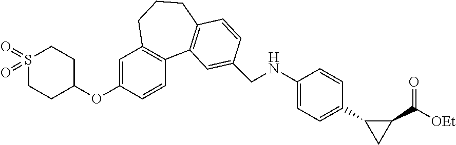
S1(=O)(=O)CCC(OC2=CC3=C(C=C2)C2=C(CCC3)C=CC(CNC3=CC=C(C4CC4C([OEt])=O)C=C3)=C2)CC1
